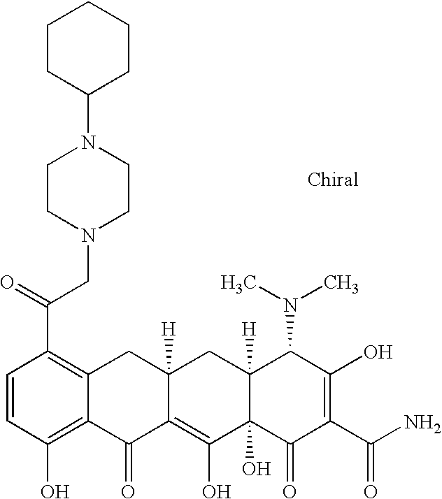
C1=CC(O)=C2C(=C1C(=O)CN1CCN(C3CCCCC3)CC1)CC1([H])C(=C(O)C3(O)C([H])(C1)C(N(C)C)C(O)=C(C(N)=O)C3=O)C2=O
